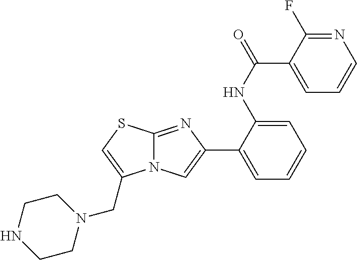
C1(NC(C2=CC=CN=C2F)=O)=CC=CC=C1C1=CN2C(=N1)SC=C2CN1CCNCC1
